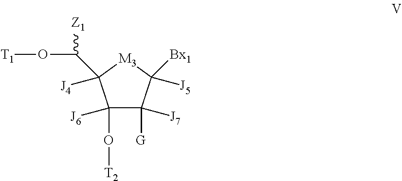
C1(O[T2])([J6])C([G])([J7])C([J5])([Bx1])[M3]C1([J4])C([Z1])O[T1]
